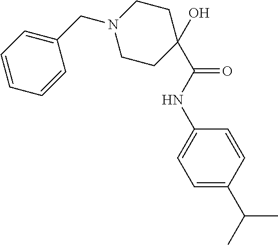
N1(CC2=CC=CC=C2)CCC(C(NC2=CC=C(C(C)C)C=C2)=O)(O)CC1
